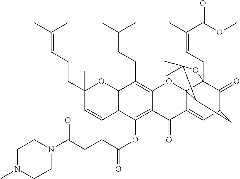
C12=C(C=CC(CCC=C(C)C)(C)O1)C(OC(CCC(N1CCN(C)CC1)=O)=O)=C1C(=C2CC=C(C)C)OC23C4(CC=C(C)C(OC)=O)C(=O)C(CC2C(C)(C)O4)C=C3C1=O
